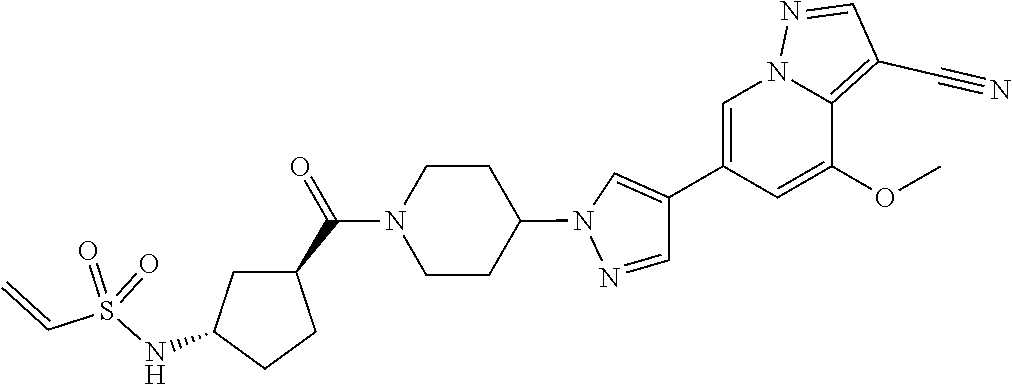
O=S(=O)(NC1CC(C(=O)N2CCC(N3C=C(C4=CN5C(=C(C#N)C=N5)C(OC)=C4)C=N3)CC2)CC1)C=C
